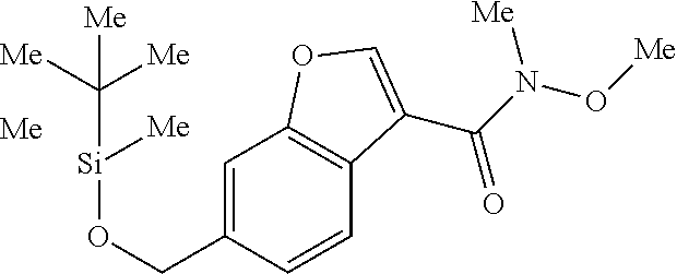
C1=C(CO[Si]([Me])C([Me])([Me])[Me])C=CC2=C1OC=C2C(N(O[Me])[Me])=O.[Me]
